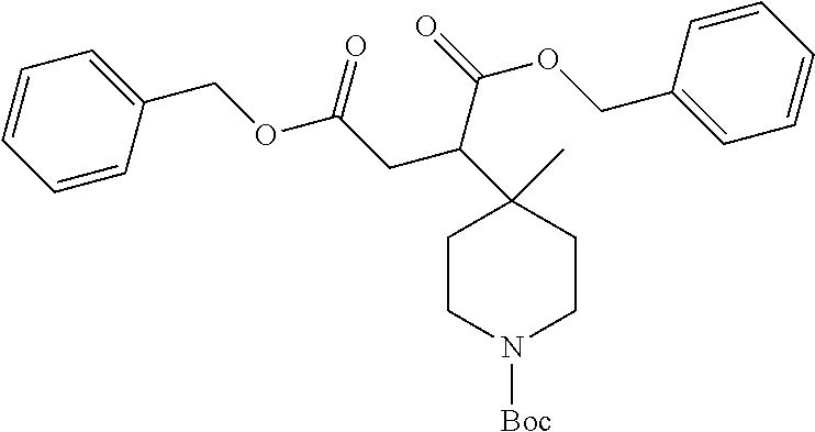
C1CN([Boc])CCC1(C)C(CC(=O)OCC1=CC=CC=C1)C(=O)OCC1=CC=CC=C1
